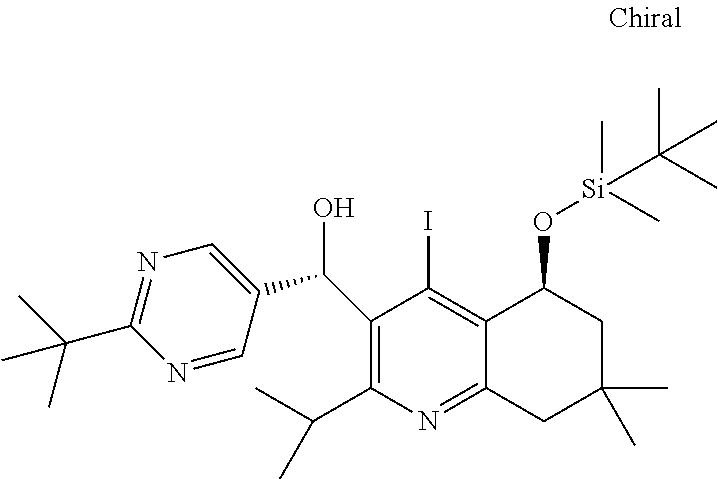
C1(C(C)C)=C(C(C2=CN=C(C(C)(C)C)N=C2)O)C(I)=C2C(=N1)CC(C)(C)CC2O[Si](C)(C)C(C)(C)C
